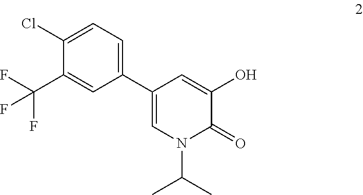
C1(C2=CC=C(Cl)C(C(F)(F)F)=C2)=CN(C(C)C)C(=O)C(O)=C1
